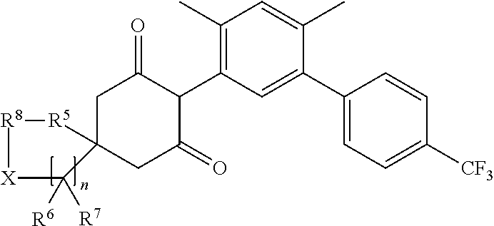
C1C2(CC(=O)C(C3=C(C)C=C(C)C(C4=CC=C([CF3])C=C4)=C3)C1=O)[R5][R8][X]C2([R6])[R7]
